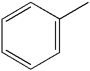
C1=C(C)C=CC=C1
